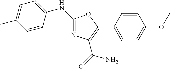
N1=C(NC2=CC=C(C)C=C2)OC(C2=CC=C(OC)C=C2)=C1C(N)=O
